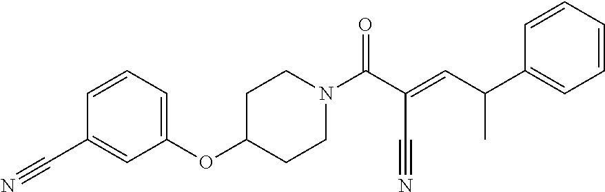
C1=CC(C#N)=CC(OC2CCN(C(C(=CC(C3=CC=CC=C3)C)C#N)=O)CC2)=C1
